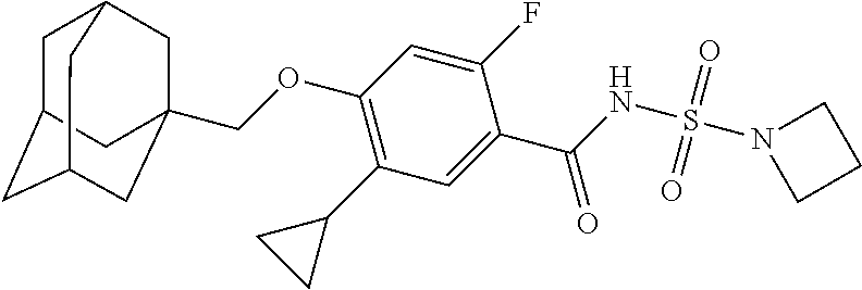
C1C2CC3CC(COC4=C(C5CC5)C=C(C(=O)NS(N5CCC5)(=O)=O)C(F)=C4)(CC1C3)C2
